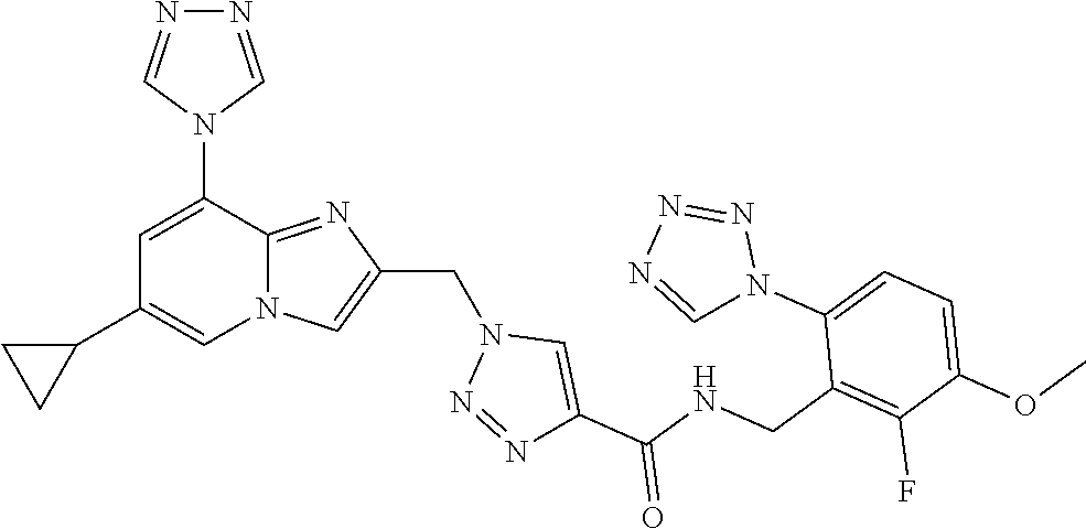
N12C(=NC(CN3N=NC(C(NCC4=C(F)C(OC)=CC=C4N4N=NN=C4)=O)=C3)=C1)C(N1C=NN=C1)=CC(C1CC1)=C2
